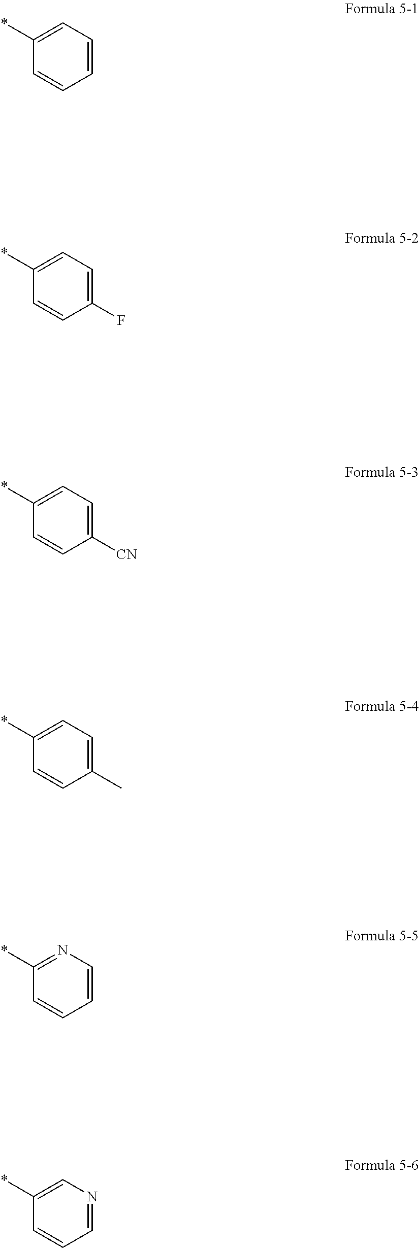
C1(*)=CC=CC=C1.C1(*)=CC=C(F)C=C1.C1(*)=CC=C([CN])C=C1.C1(*)=CC=C(C)C=C1.C1(*)=NC=CC=C1.C1(*)=CN=CC=C1
